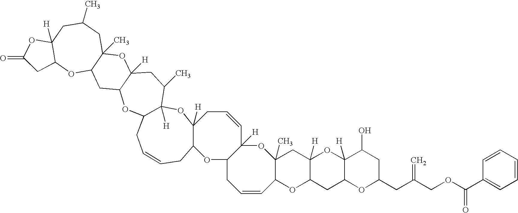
O1C2C([H])(CC3(C)C1C=CCC1C([H])(O3)C=CCC3([H])OC4([H])C(CC=CCC3O1)OC1C([H])(CC4C)OC3(C)C(C1)OC1C([H])(CC(C)C3)OC(=O)C1)OC1([H])C(C2)OC(CC(COC(C2=CC=CC=C2)=O)=C)CC1O
